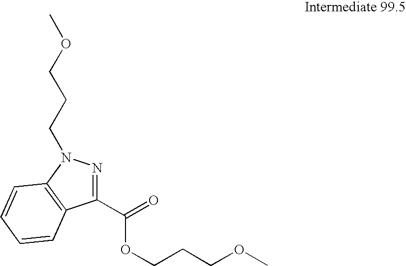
C1(C(=O)OCCCOC)=NN(CCCOC)C2=C1C=CC=C2
